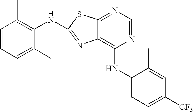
C1=CC=C(C)C(NC2=NC3=C(NC4=CC=C([CF3])C=C4C)N=CN=C3S2)=C1C
